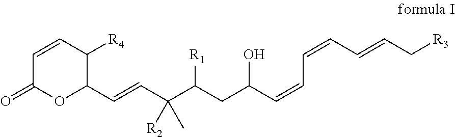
C1=CC([R4])C(C=CC(C(CC(C=CC=CC=CC[R3])O)[R1])([R2])C)OC1=O
